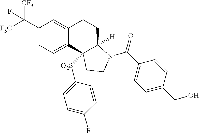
C(C1=CC=C2C(=C1)CCC1([H])C2([O2S]C2=CC=C(F)C=C2)CCN1C(C1=CC=C(CO)C=C1)=O)([F3C])([CF3])F
